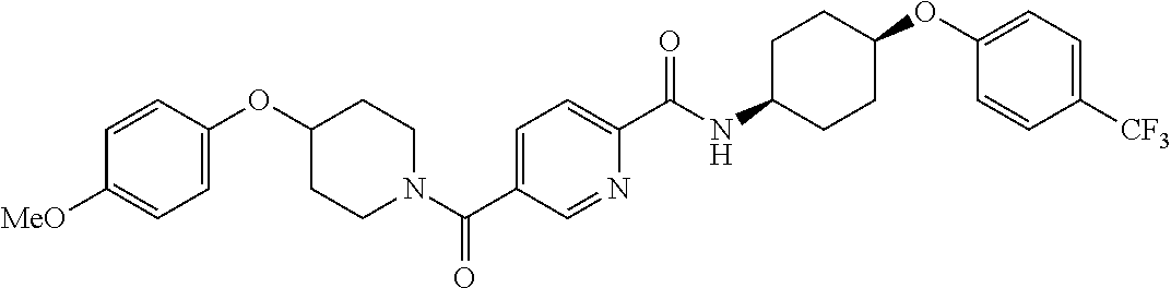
C1=CC(OC2CCN(C(C3=CC=C(C(NC4CCC(OC5=CC=C([CF3])C=C5)CC4)=O)N=C3)=O)CC2)=CC=C1[MeO]
